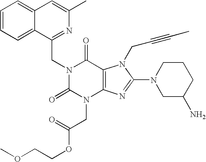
C12=CC=CC=C1C(CN1C(=O)N(CC(OCCOC)=O)C3=C(C1=O)N(CC#CC)C(N1CC(N)CCC1)=N3)=NC(C)=C2
